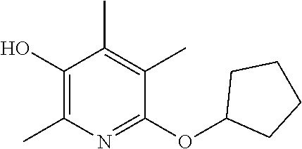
C1(OC2CCCC2)=NC(C)=C(O)C(C)=C1C
